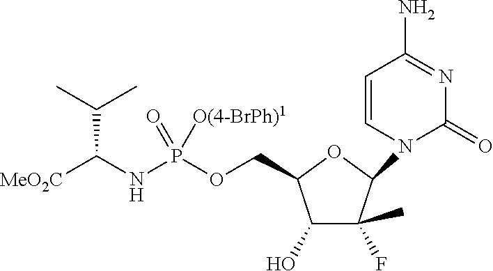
C1(O)C(F)(C)C(N2C(=O)N=C(N)C=C2)OC1COP(NC([MeO2C])C(C)C)(=O)[O(4-BrPh)1]
